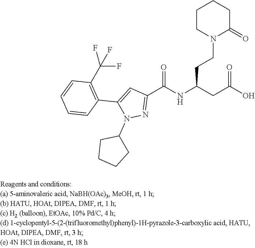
C1(C(NC(CCN2CCCCC2=O)CC(=O)O)=O)=NN(C2CCCC2)C(C2=C(C(F)(F)F)C=CC=C2)=C1
